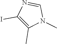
C1(I)=C(C)N(C)C=N1
